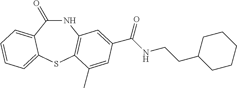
C1(=O)NC2=C(SC3=CC=CC=C13)C(C)=CC(C(NCCC1CCCCC1)=O)=C2
